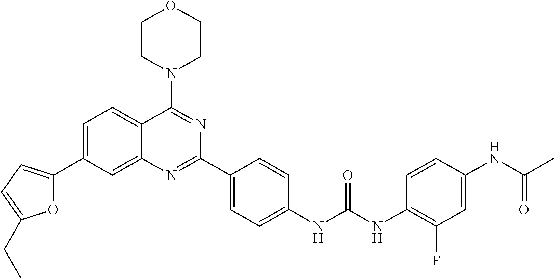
C1=C(C2=CC=C(CC)O2)C=C2C(=C1)C(N1CCOCC1)=NC(C1=CC=C(NC(NC3=C(F)C=C(NC(C)=O)C=C3)=O)C=C1)=N2
